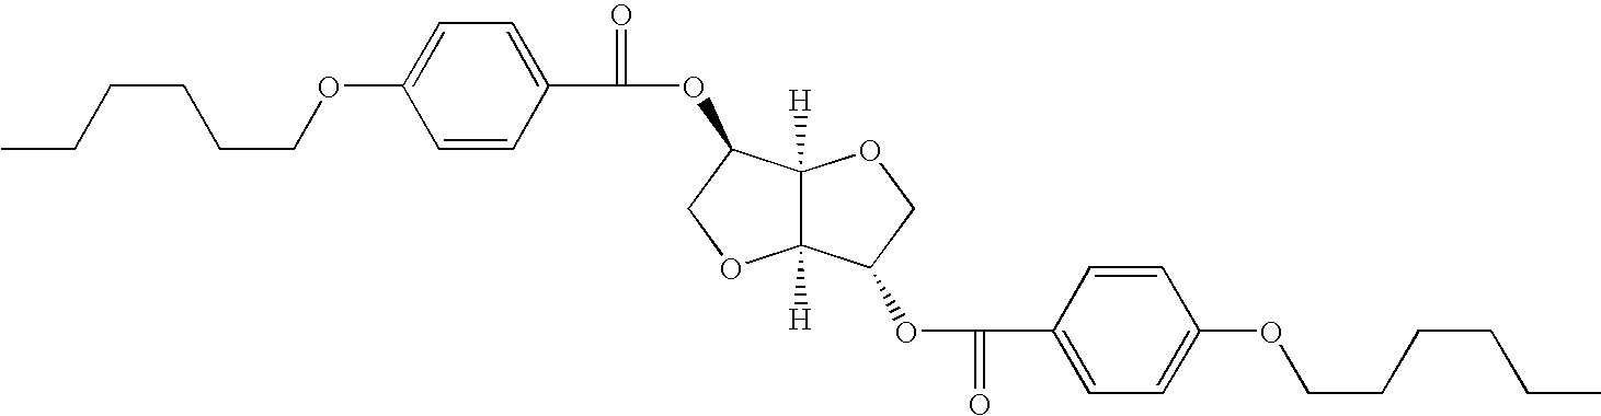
CCCCCCOC1=CC=C(C(=O)OC2C3([H])C([H])(OC2)C(OC(=O)C2=CC=C(OCCCCCC)C=C2)CO3)C=C1
